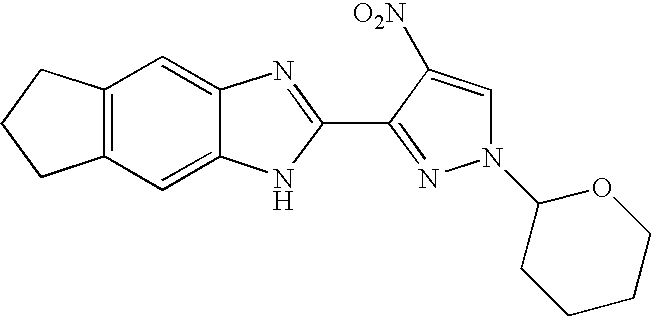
C12=CC3=C(C=C1N=C(C1=NN(C4CCCCO4)C=C1[O2N])N2)CCC3
